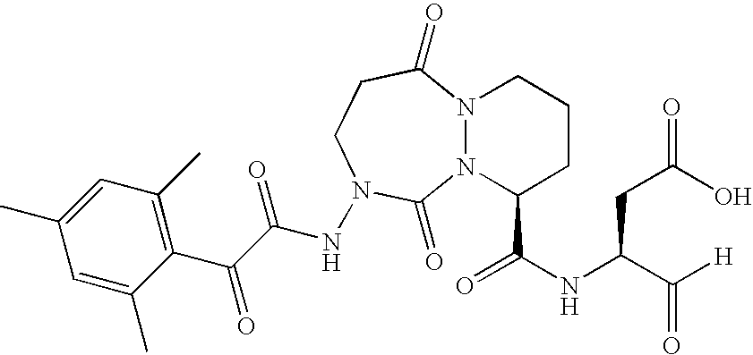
N12N(C(C(NC(C([H])=O)CC(=O)O)=O)CCC1)C(=O)N(NC(C(C1=C(C)C=C(C)C=C1C)=O)=O)CCC2=O
